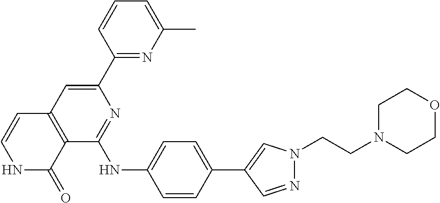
C1(C2=CN(CCN3CCOCC3)N=C2)=CC=C(NC2=NC(C3=NC(C)=CC=C3)=CC3=C2C(=O)NC=C3)C=C1
